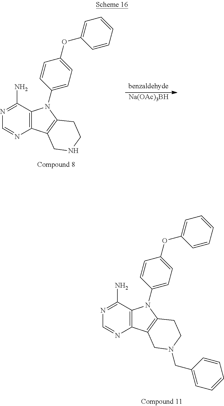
N1=C(N)C2=C(N=C1)C1=C(N2C2=CC=C(OC3=CC=CC=C3)C=C2)CCN(CC2=CC=CC=C2)C1.N1=C(N)C2=C(N=C1)C1=C(N2C2=CC=C(OC3=CC=CC=C3)C=C2)CCNC1.[Na(OAc)3BH]
